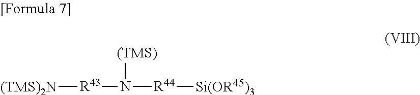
[(TMS)2N][R43]N([R44][Si(OR45)3])[(TMS)]
